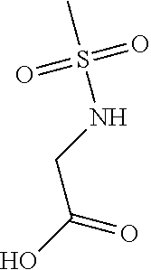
O=S(=O)(NCC(O)=O)C
